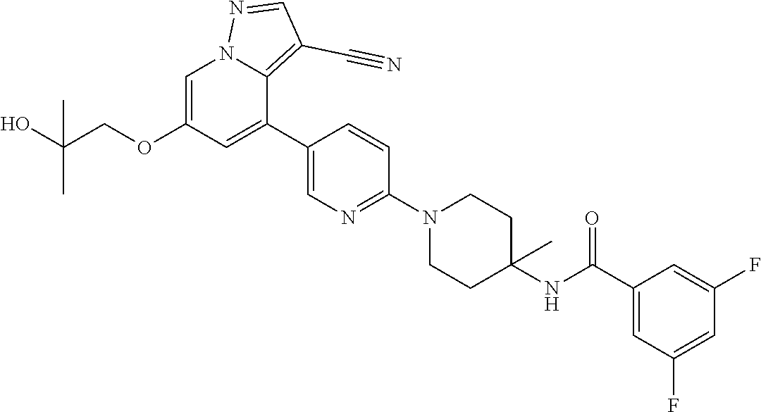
C1=C(OCC(O)(C)C)C=C(C2=CN=C(N3CCC(NC(C4=CC(F)=CC(F)=C4)=O)(C)CC3)C=C2)C2=C(C#N)C=NN12
